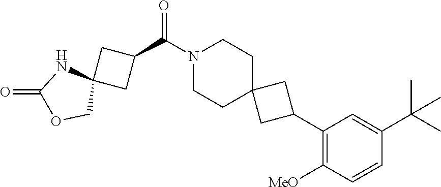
N1(C(C2CC3(C2)NC(=O)OC3)=O)CCC2(CC1)CC(C1=C([MeO])C=CC(C(C)(C)C)=C1)C2
